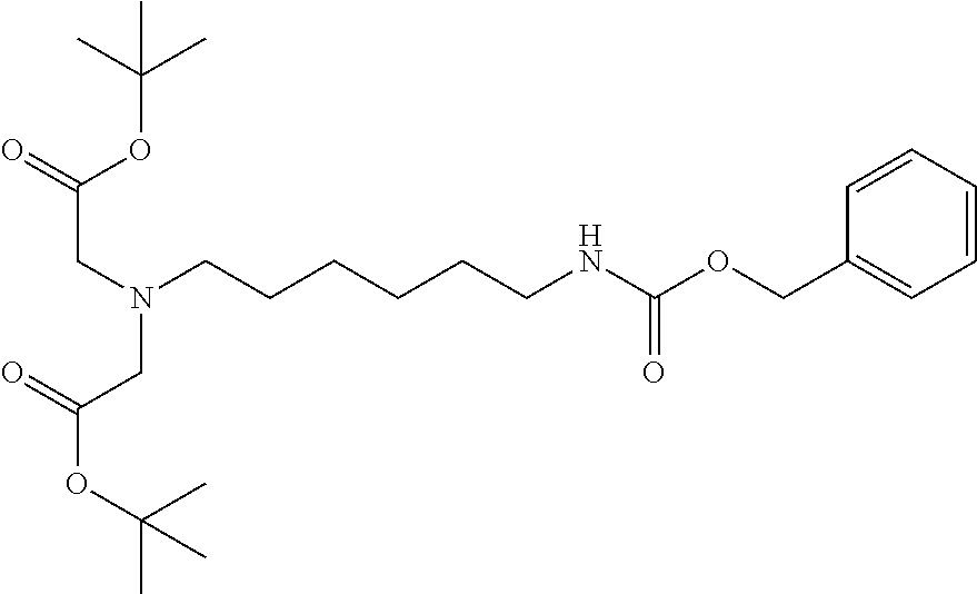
N(CCCCCCNC(OCC1=CC=CC=C1)=O)(CC(OC(C)(C)C)=O)CC(OC(C)(C)C)=O
